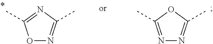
O1N=C(C)N=C1C.N1=C(C)OC(C)=N1
